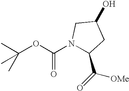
N1(C(OC(C)(C)C)=O)C(C(=O)[OMe])CC(O)C1
